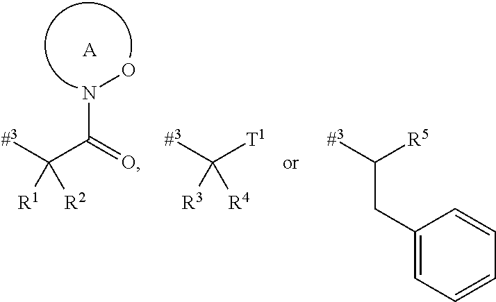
C(C(=O)NO)([#3])([R1])[R2].[A].C([T1])([#3])([R3])[R4].C([R5])([#3])CC1=CC=CC=C1
